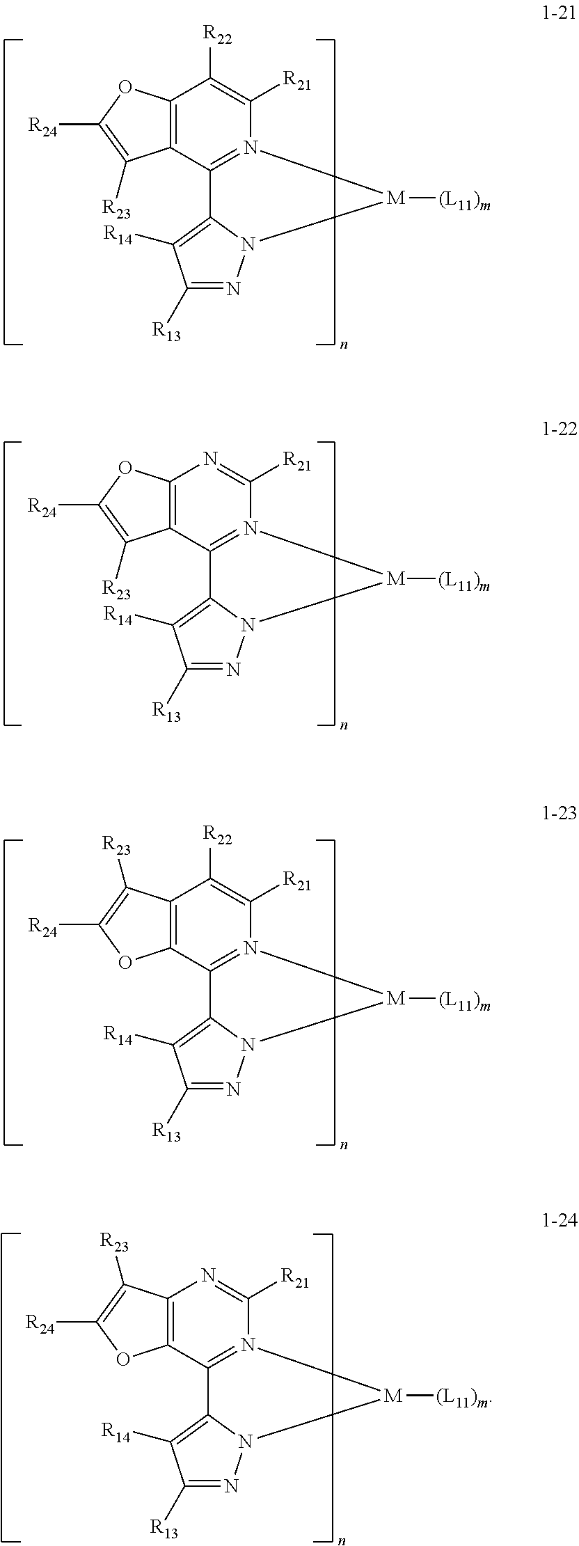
C12=C(C3=N(C([R21])=C1[R22])[M]([(L11)m])N1C3=C([R14])C([R13])=N1)C([R23])=C([R24])O2.C12=C(C3=N(C([R21])=N1)[M]([(L11)m])N1C3=C([R14])C([R13])=N1)C([R23])=C([R24])O2.C12=C(C3=N(C([R21])=C1[R22])[M]([(L11)m])N1C3=C([R14])C([R13])=N1)OC([R24])=C2[R23].C12=C(C3=N(C([R21])=N1)[M]([(L11)m])N1C3=C([R14])C([R13])=N1)OC([R24])=C2[R23]
